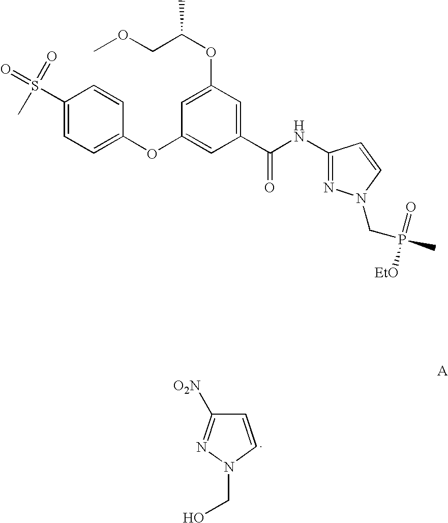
C1=CN(CO)N=C1[O2N].C1(S(C)(=O)=O)=CC=C(OC2=CC(C(NC3=NN(CP(C)(=O)[EtO])C=C3)=O)=CC(OC(COC)C)=C2)C=C1
